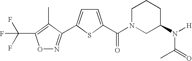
O1N=C(C2=CC=C(C(N3CC(N([H])C(=O)C)CCC3)=O)S2)C(C)=C1C(F)(F)F
